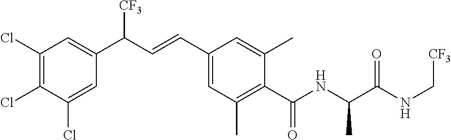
C1(Cl)=C(Cl)C(Cl)=CC(C(C=CC2=CC(C)=C(C(NC(C(NC[CF3])=O)C)=O)C(C)=C2)[CF3])=C1
